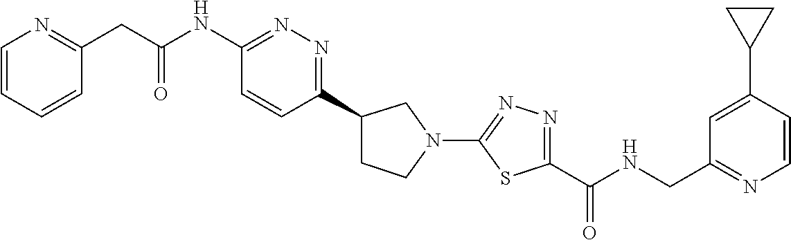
C1=CN=C(CC(NC2=NN=C(C3CCN(C4=NN=C(C(NCC5=NC=CC(C6CC6)=C5)=O)S4)C3)C=C2)=O)C=C1
